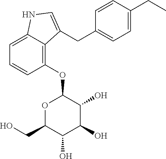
C1=C2C(=C(OC3OC(CO)C(O)C(O)C3O)C=C1)C(CC1=CC=C(CC)C=C1)=CN2
